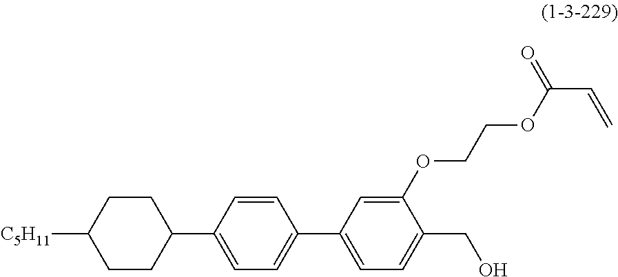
C1CC(C2=CC=C(C3=CC=C(CO)C(OCCOC(C=C)=O)=C3)C=C2)CCC1[C5H11]
